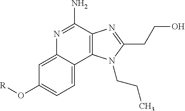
C1(O[R])=CC=C2C(=C1)N=C(N)C1=C2N(CCC)C(CCO)=N1
